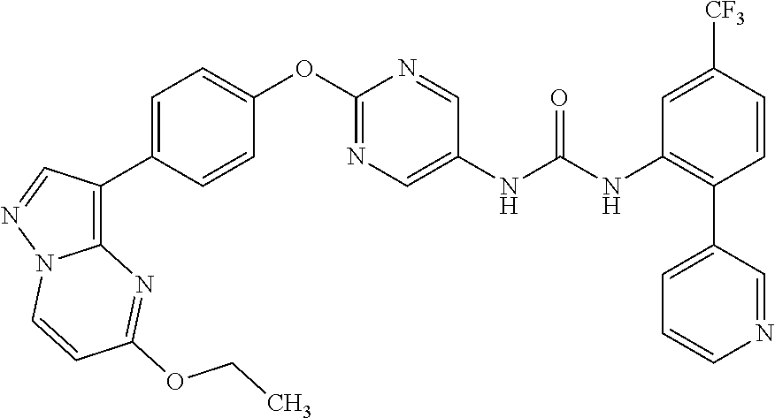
C1=C(C2=C3N(N=C2)C=CC(OCC)=N3)C=CC(OC2=NC=C(NC(NC3=C(C4=CC=CN=C4)C=CC([CF3])=C3)=O)C=N2)=C1
